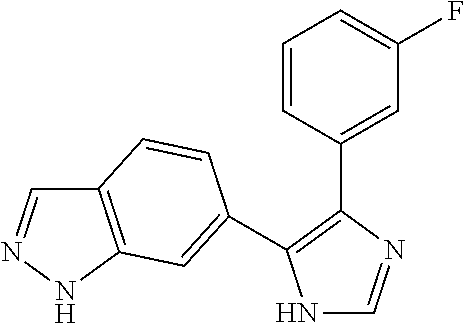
N1C=NC(C2=CC(F)=CC=C2)=C1C1=CC2=C(C=NN2)C=C1
